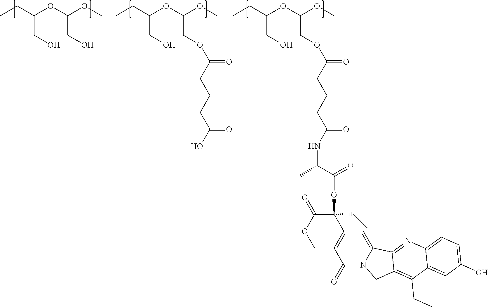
CCC(OC(OC)COC(CCCC(NC(C)C(=O)OC1(CC)C(=O)OCC2=C1C=C1N(C2=O)CC2=C(CC)C3=CC(O)=CC=C3N=C12)=O)=O)CO.CCC(OC(OC)COC(CCCC(O)=O)=O)CO.CCC(OC(OC)CO)CO
